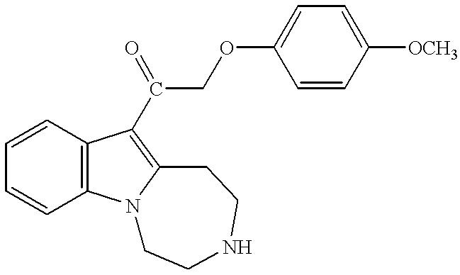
C1=CC2=C(C=C1)N1C(=C2C(=O)COC2=CC=C([OCH3])C=C2)CCNCC1
